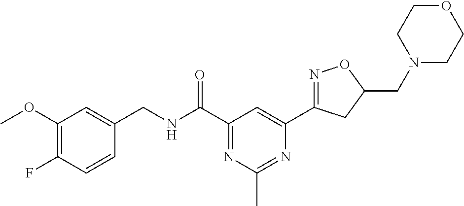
C1(CNC(C2=NC(C)=NC(C3=NOC(CN4CCOCC4)C3)=C2)=O)=CC(OC)=C(F)C=C1
